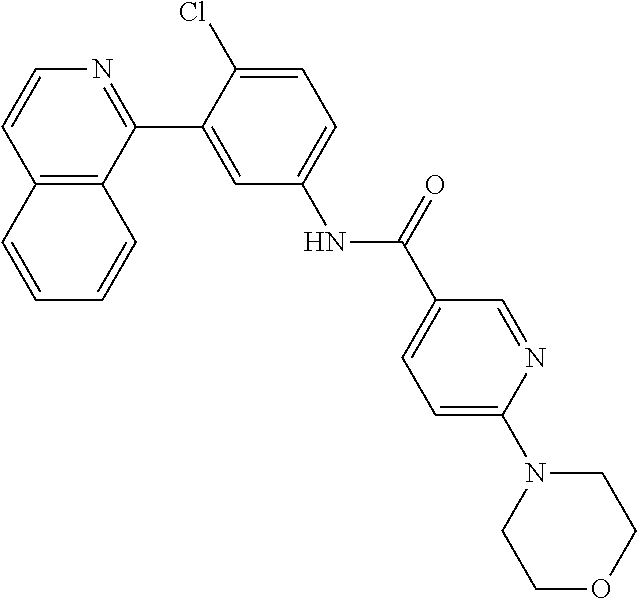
C12=C(C(C3=CC(NC(C4=CC=C(N5CCOCC5)N=C4)=O)=CC=C3Cl)=NC=C1)C=CC=C2
